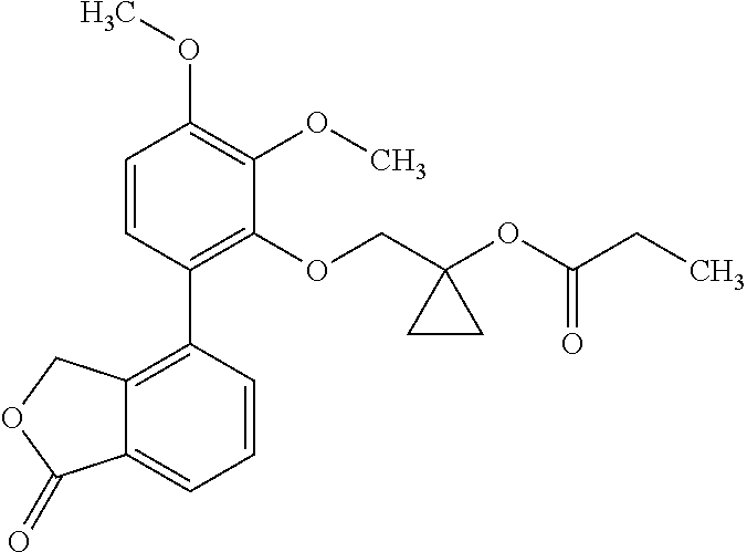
C1=CC(C2=C3C(=CC=C2)C(=O)OC3)=C(OCC2(OC(CC)=O)CC2)C(OC)=C1OC
